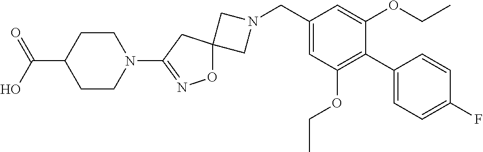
C1N(CC2=CC(OCC)=C(C3=CC=C(F)C=C3)C(OCC)=C2)CC12ON=C(N1CCC(C(=O)O)CC1)C2
